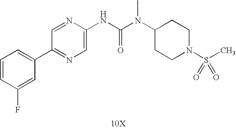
[10X].C1(C2=CC=CC(F)=C2)=NC=C(NC(N(C)C2CCN(S(C)(=O)=O)CC2)=O)N=C1
